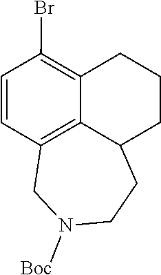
C1=CC2=C3C(=C1Br)CCCC3CCN([Boc])C2
